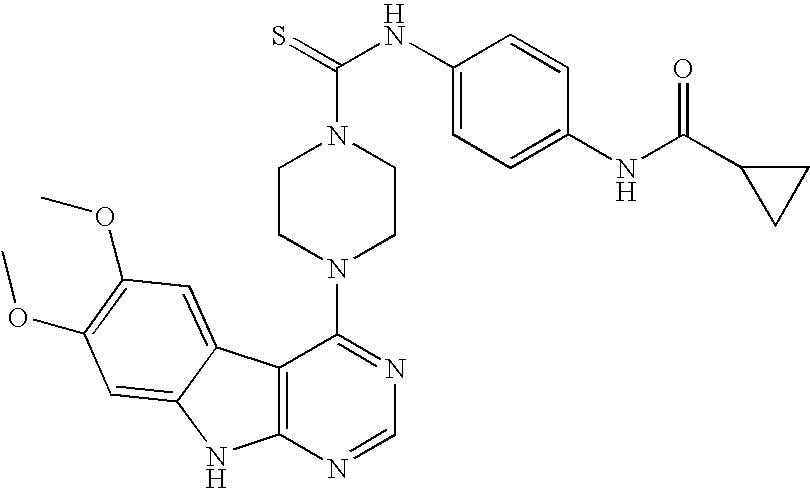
C12=C(N=CN=C1N1CCN(C(=S)NC3=CC=C(NC(C4CC4)=O)C=C3)CC1)NC1=CC(OC)=C(OC)C=C21
